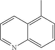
C1=CC2=C(C)C=CC=C2N=C1
